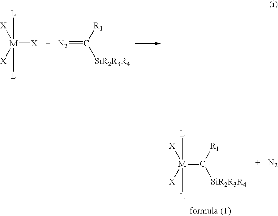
[M]([X])([X])([X])([L])[L].[N2]=C([R1])[SiR2R3R4].[M]([X])([X])([L])([L])=C([R1])[SiR2R3R4].[N2]
